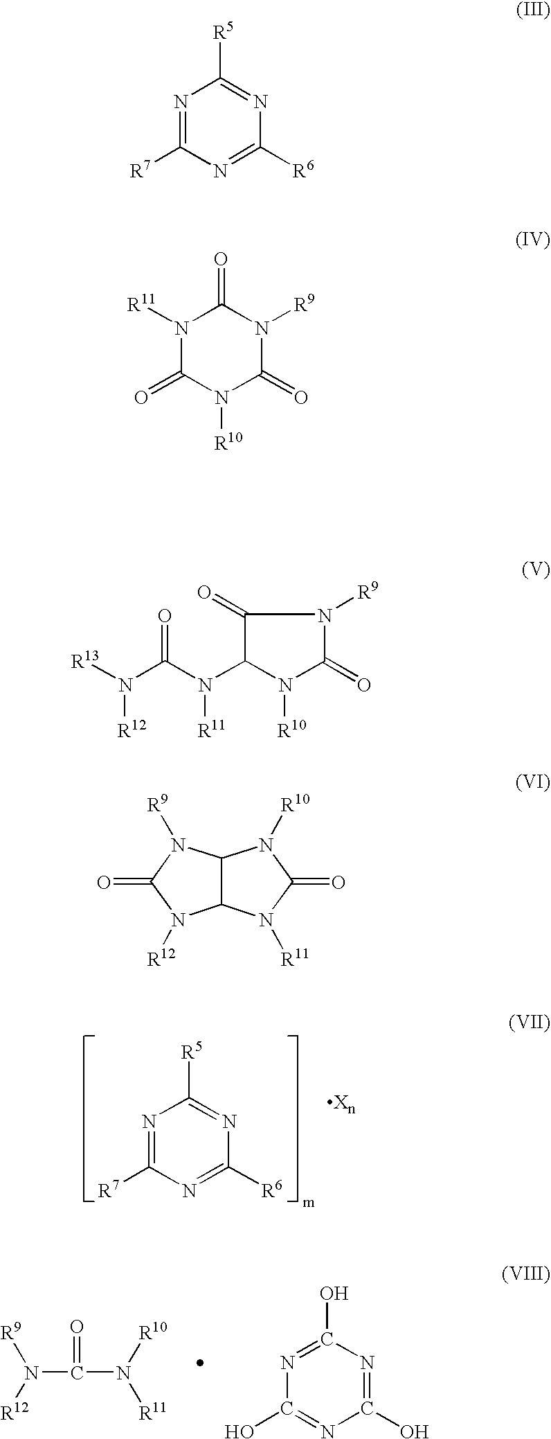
N1=C([R7])N=C([R6])N=C1[R5].N(C(N([R10])[R11])=O)([R9])[R12].N1=C(O)N=C(O)N=C1O.N1=C([R7])N=C([R6])N=C1[R5].N1([R11])C(=O)N([R10])C(=O)N([R9])C1=O.C1(=O)C(N(C(N([R13])[R12])=O)[R11])N([R10])C(=O)N1[R9].C12C(N([R9])C(=O)N1[R12])N([R10])C(=O)N2[R11]
